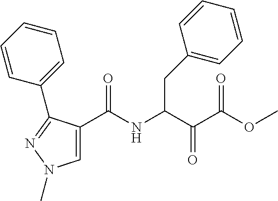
C1(C(NC(C(C(=O)OC)=O)CC2=CC=CC=C2)=O)=CN(C)N=C1C1=CC=CC=C1
